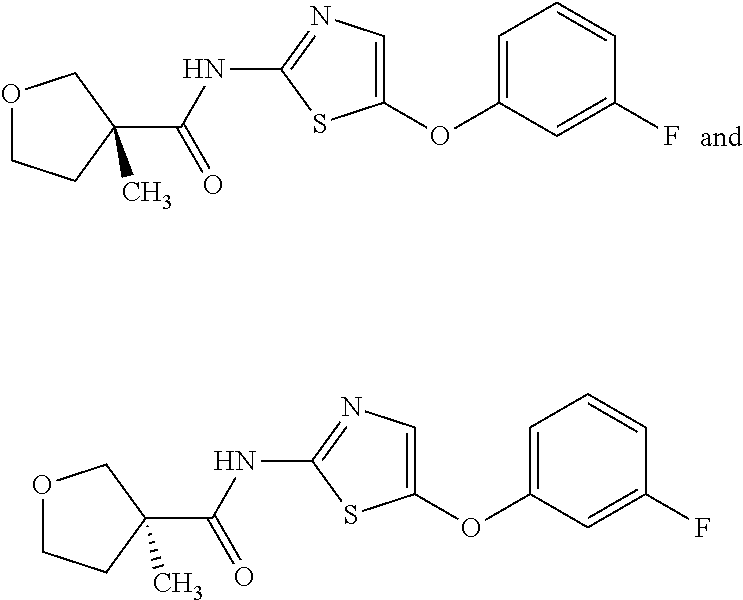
O1CCC(C(NC2=NC=C(OC3=CC=CC(F)=C3)S2)=O)(C)C1.O1CCC(C(NC2=NC=C(OC3=CC=CC(F)=C3)S2)=O)(C)C1
